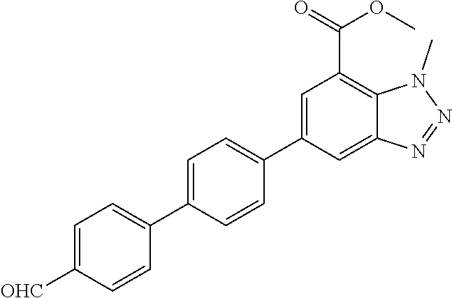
C1=C([OHC])C=CC(C2=CC=C(C3=CC(C(=O)OC)=C4C(=C3)N=NN4C)C=C2)=C1
